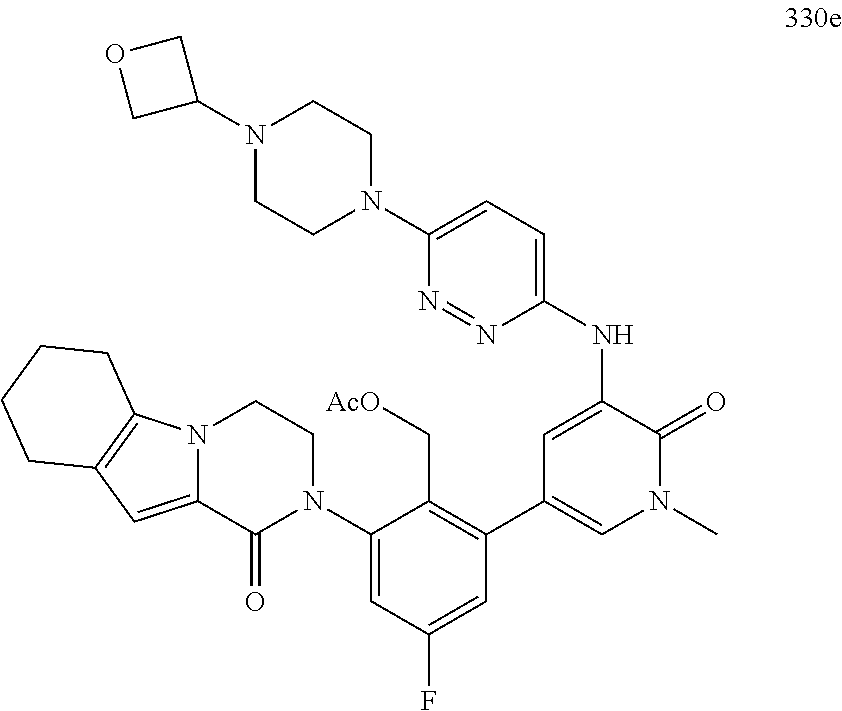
C1=C(NC2=CC(C3=C(C[AcO])C(N4CCN5C(=CC6=C5CCCC6)C4=O)=CC(F)=C3)=CN(C)C2=O)N=NC(N2CCN(C3COC3)CC2)=C1
